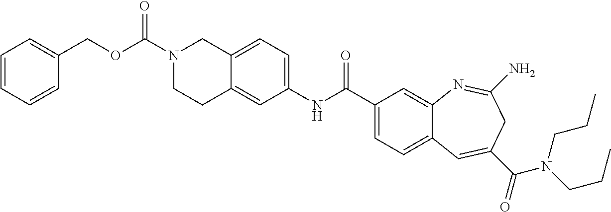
C(OCC1=CC=CC=C1)(=O)N1CCC2=CC(NC(C3=CC=C4C(=C3)N=C(N)CC(C(=O)N(CCC)CCC)=C4)=O)=CC=C2C1
